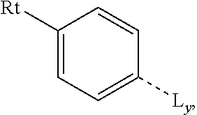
C1([Rt])=CC=C([Ly])C=C1
